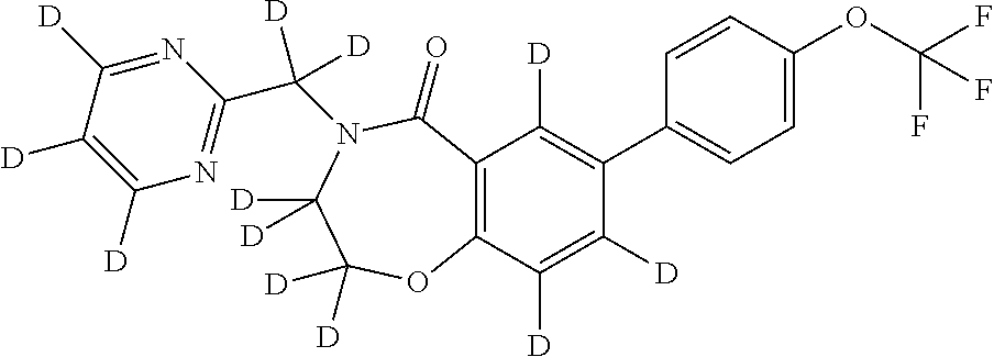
C12=C(C([D])=C([D])C(C3=CC=C(OC(F)(F)F)C=C3)=C1[D])OC([D])([D])C([D])([D])N(C(C1=NC([D])=C([D])C([D])=N1)([D])[D])C2=O
